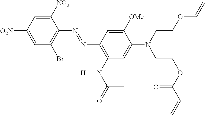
C1=C([O2N])C=C([NO2])C(N=NC2=C(N(C(=O)C)[H])C=C(N(CCOC(C=C)=O)CCOC=C)C([OMe])=C2)=C1Br
